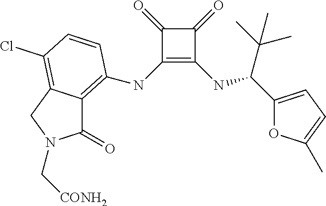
C1(=O)C(NC2=C3C(=O)N(C[CONH2])CC3=C(Cl)C=C2)=C(NC(C(C)(C)C)C2=CC=C(C)O2)C1=O
